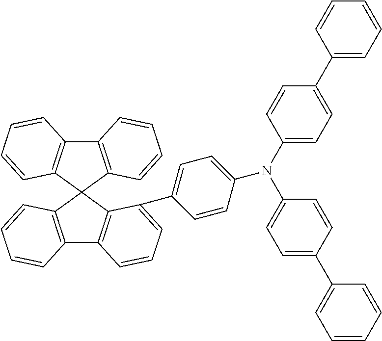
C12=C(C3(C4=C1C=CC=C4C1=CC=C(N(C4=CC=C(C5=CC=CC=C5)C=C4)C4=CC=C(C5=CC=CC=C5)C=C4)C=C1)C1=C(C4=C3C=CC=C4)C=CC=C1)C=CC=C2
